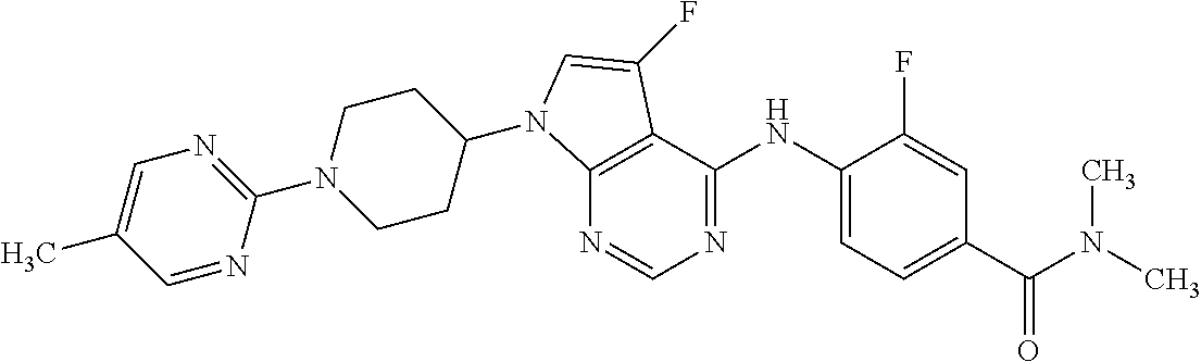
C1(N2CCC(N3C4=C(C(NC5=CC=C(C(N(C)C)=O)C=C5F)=NC=N4)C(F)=C3)CC2)=NC=C(C)C=N1
